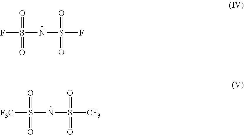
FS(NS(F)(=O)=O)(=O)=O.[-].[F3C]S(NS([CF3])(=O)=O)(=O)=O.[-]
